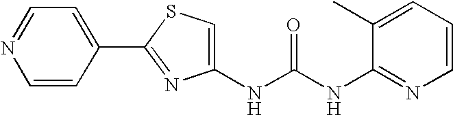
C1=CC(C2=NC(NC(NC3=NC=CC=C3C)=O)=CS2)=CC=N1
